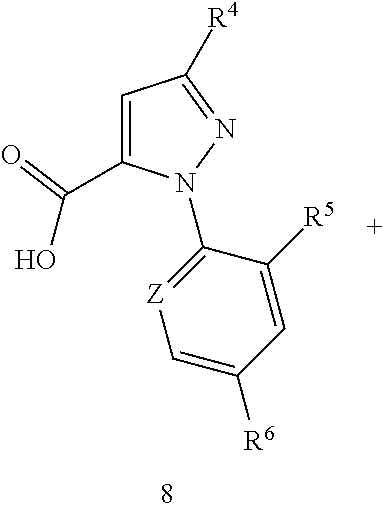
C1=C([R6])C=C([R5])C(N2C(C(O)=O)=CC([R4])=N2)=[Z]1
